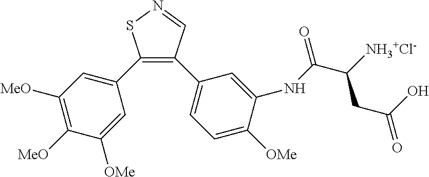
C1(C2=CC([MeO])=C([MeO])C([OMe])=C2)=C(C2=CC=C([OMe])C(NC(C([NH3+Cl-])CC(O)=O)=O)=C2)C=NS1
